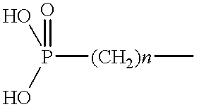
P(O)(O)([(CH2)n]C)=O
